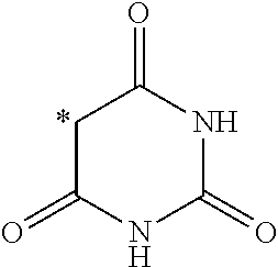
C1C(=O)NC(=O)NC1=O
